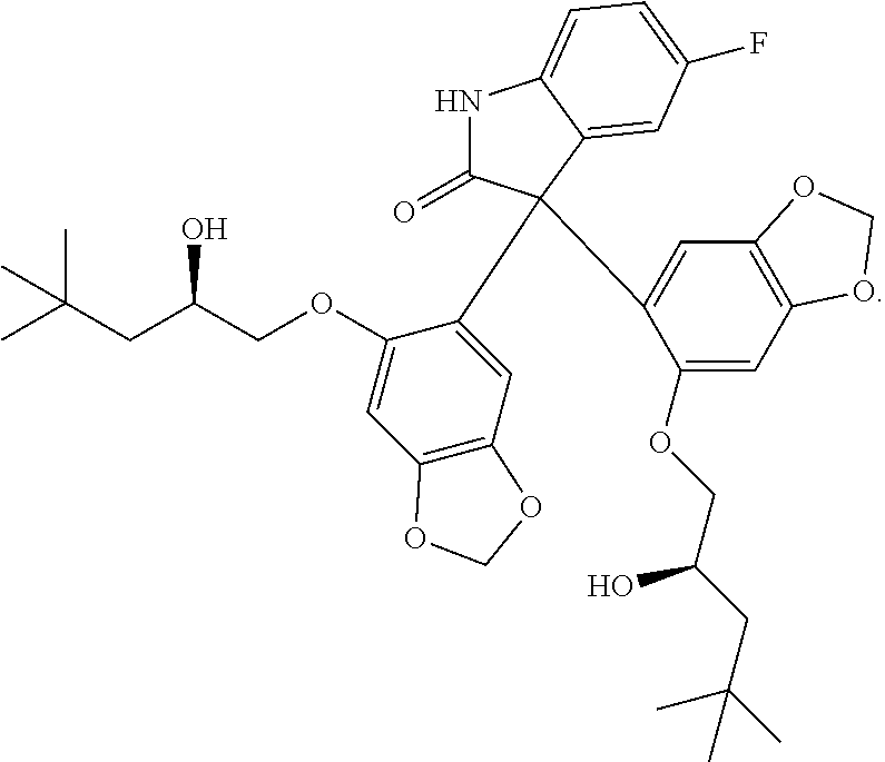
N1C(=O)C(C2=CC3=C(C=C2OCC(CC(C)(C)C)O)OCO3)(C2=CC3=C(C=C2OCC(CC(C)(C)C)O)OCO3)C2=CC(F)=CC=C12
